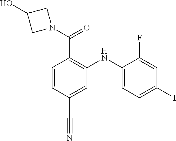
C1=CC(C#N)=CC(NC2=CC=C(I)C=C2F)=C1C(N1CC(O)C1)=O
